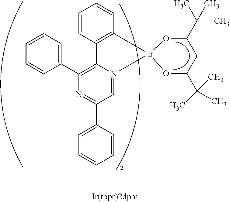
C1=CC2=C(C=C1)C[Ir]1(N3=CC(C4=CC=CC=C4)=NC(C4=CC=CC=C4)=C32)OC(C(C)(C)C)CC(C(C)(C)C)O1
